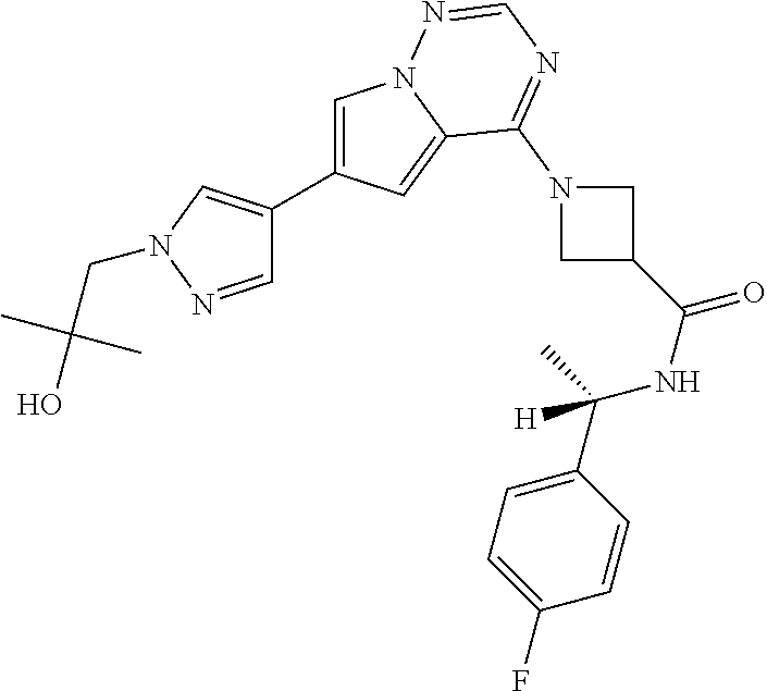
C1=NN(CC(O)(C)C)C=C1C1=CN2C(=C1)C(N1CC(C(NC(C3=CC=C(F)C=C3)(C)[H])=O)C1)=NC=N2
